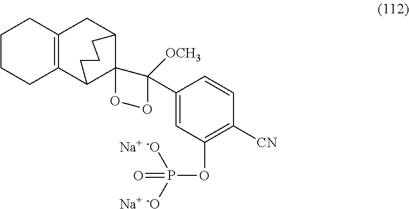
C1(C2([OCH3])C3(C4CC5=C(C3CCC4)CCCC5)OO2)=CC(OP([Na+ -O])([Na+ -O])=O)=C([CN])C=C1
